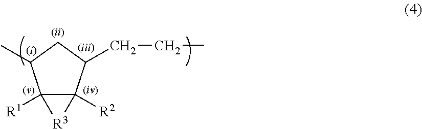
C12([R1])C([R2])(C(CCC)CC1C)[R3]2
